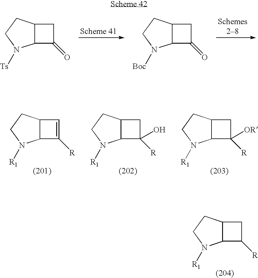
C12C(CCN1[R1])CC2[R].C12C(CCN1[R1])CC2([R])O.C12C(CCN1[R1])CC2([R])[OR].C12C(CCN1[R1])C=C2[R].C12C(CCN1[Ts])CC2=O.C12C(CCN1[Boc])CC2=O
